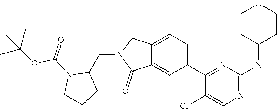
CC(C)(C)OC(N1CCCC1CN1C(=O)C2=CC(C3=NC(NC4CCOCC4)=NC=C3Cl)=CC=C2C1)=O
